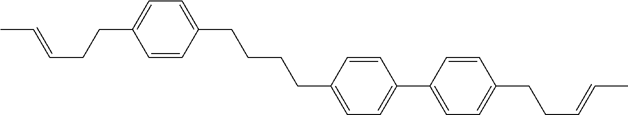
C1=CC(CCCCC2=CC=C(C3=CC=C(CCC=CC)C=C3)C=C2)=CC=C1CCC=CC
